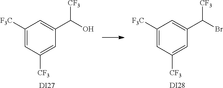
C1([F3C])=CC([CF3])=CC(C(O)[CF3])=C1.[DI27].C1([F3C])=CC([CF3])=CC(C(Br)[CF3])=C1.[DI28]
